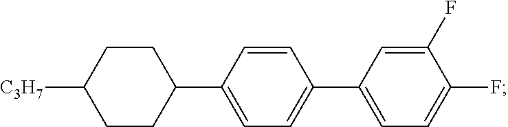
C1CC(C2=CC=C(C3=CC=C(F)C(F)=C3)C=C2)CCC1[C3H7]
